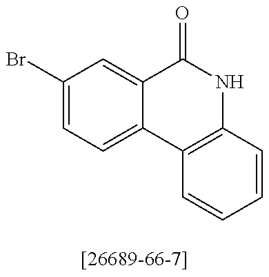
C1(Br)=CC=C2C(=C1)C(=O)NC1=C2C=CC=C1
